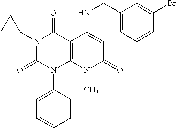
C(C1=CC=CC(Br)=C1)NC1=CC(=O)N(C)C2=C1C(=O)N(C1CC1)C(=O)N2C1=CC=CC=C1
